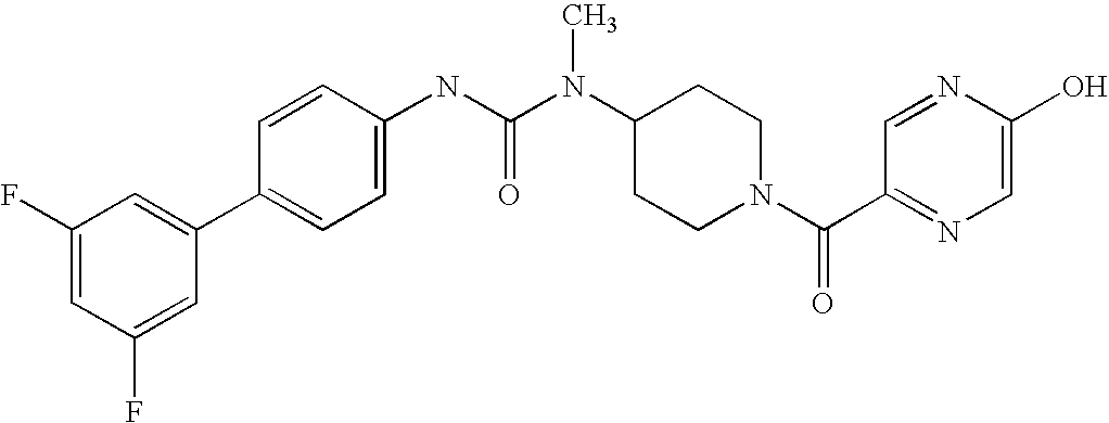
C1(F)=CC(F)=CC(C2=CC=C(NC(N(C3CCN(C(C4=NC=C(O)N=C4)=O)CC3)C)=O)C=C2)=C1
